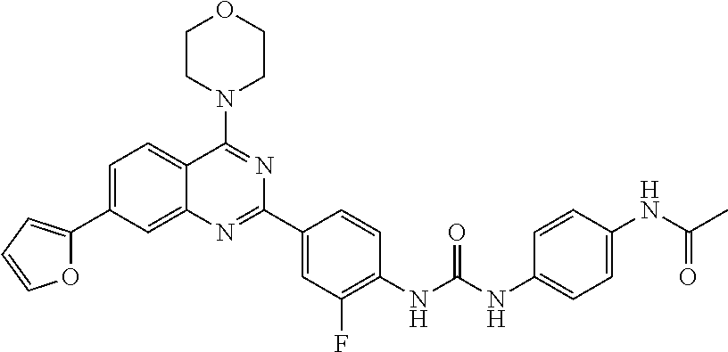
O1C(C2=CC=C3C(=C2)N=C(C2=CC(F)=C(NC(NC4=CC=C(NC(C)=O)C=C4)=O)C=C2)N=C3N2CCOCC2)=CC=C1
